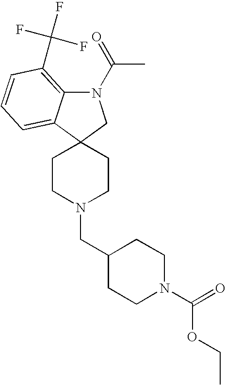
C1CN(CC2CCN(C(=O)OCC)CC2)CCC12CN(C(C)=O)C1=C(C(F)(F)F)C=CC=C21
